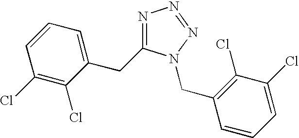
N1=C(CC2=CC=CC(Cl)=C2Cl)N(CC2=C(Cl)C(Cl)=CC=C2)N=N1
